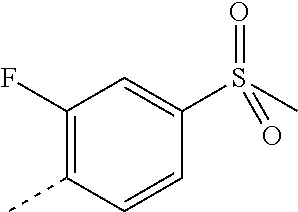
C1(F)=C(C)C=CC(S(C)(=O)=O)=C1
